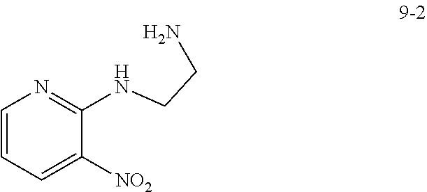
C1=CC=C([NO2])C(NCCN)=N1
